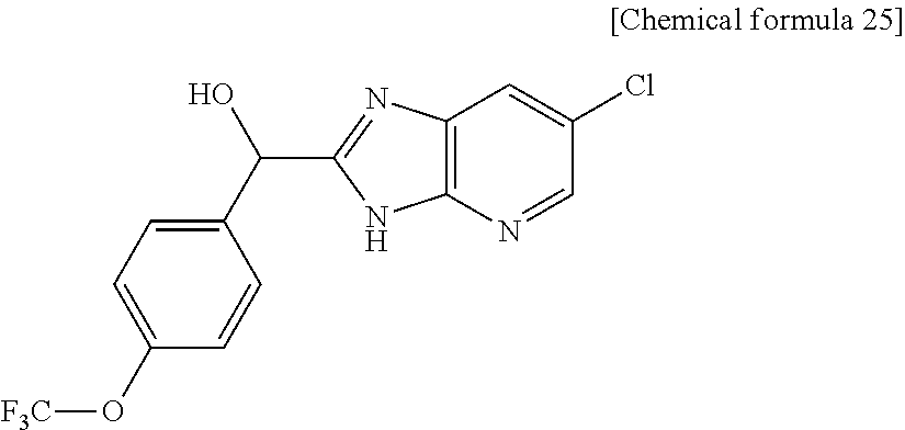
[F3C]OC1=CC=C(C(O)C2=NC3=C(N2)N=CC(Cl)=C3)C=C1
